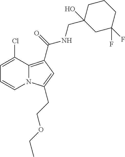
C1=C(Cl)C2=C(C(NCC3(O)CC(F)(F)CCC3)=O)C=C(CCOCC)N2C=C1
